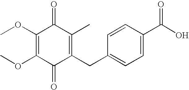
C1(=O)C(CC2=CC=C(C(O)=O)C=C2)=C(C)C(=O)C(OC)=C1OC
